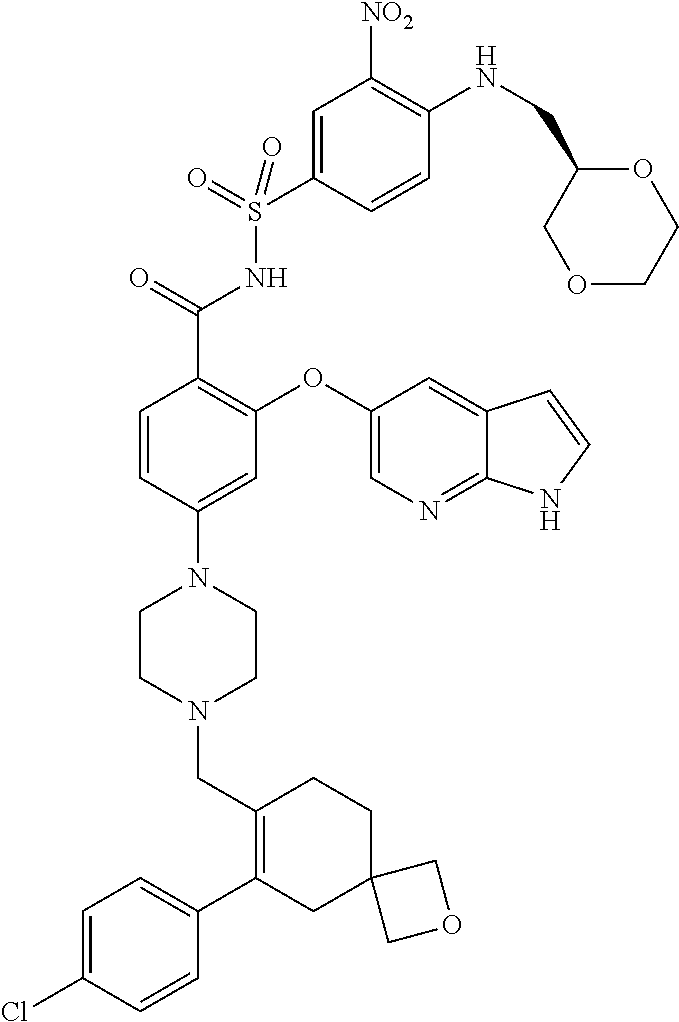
C1=C(Cl)C=CC(C2=C(CN3CCN(C4=CC(OC5=CN=C6C(=C5)C=CN6)=C(C(=O)NS(C5=CC([NO2])=C(NCC6COCCO6)C=C5)(=O)=O)C=C4)CC3)CCC3(C2)COC3)=C1
